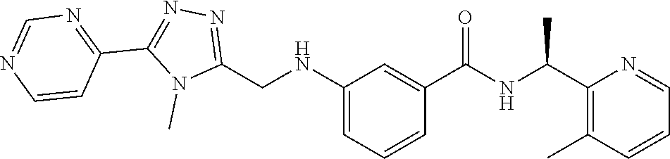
C1=NC(C(NC(C2=CC(NCC3=NN=C(C4=NC=NC=C4)N3C)=CC=C2)=O)C)=C(C)C=C1
